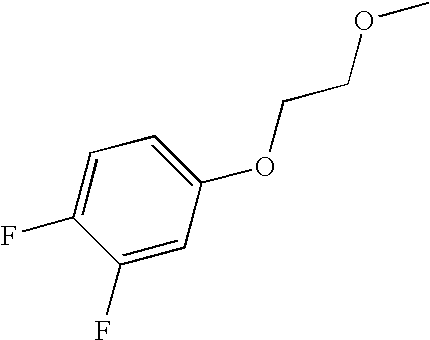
C1(F)=CC(OCCOC)=CC=C1F
